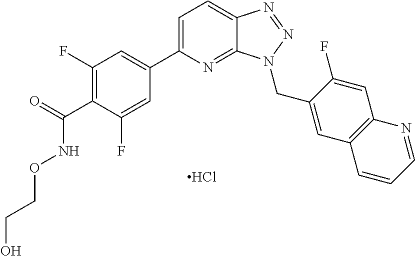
C1(F)=C(C(=O)NOCCO)C(F)=CC(C2=CC=C3C(=N2)N(CC2=CC4=C(C=C2F)N=CC=C4)N=N3)=C1.Cl
